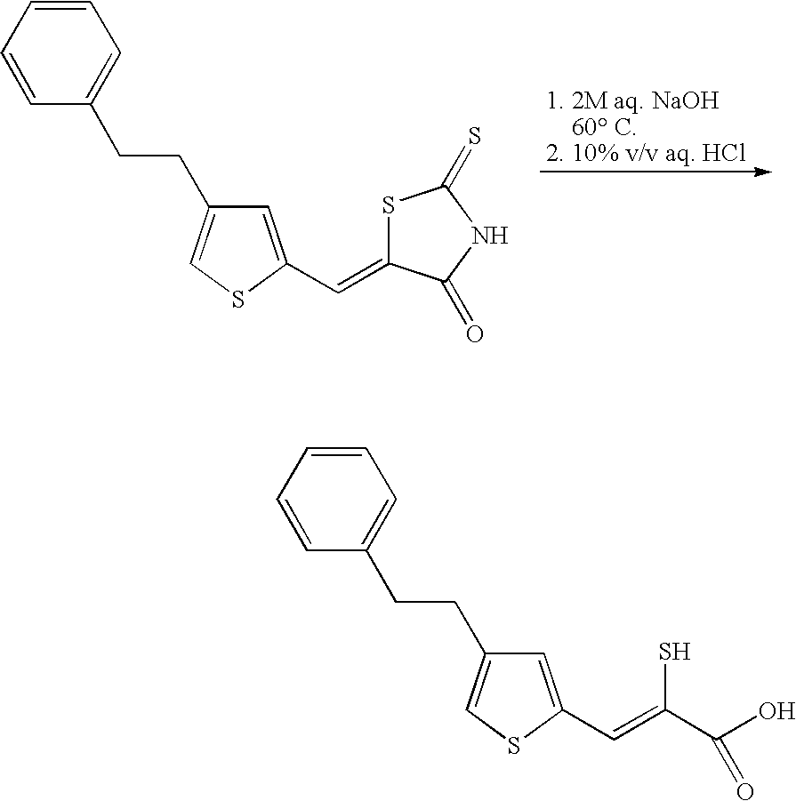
C(CC1=CSC(C=C2SC(=S)NC2=O)=C1)C1=CC=CC=C1.C(CC1=CSC(C=C(C(O)=O)S)=C1)C1=CC=CC=C1
